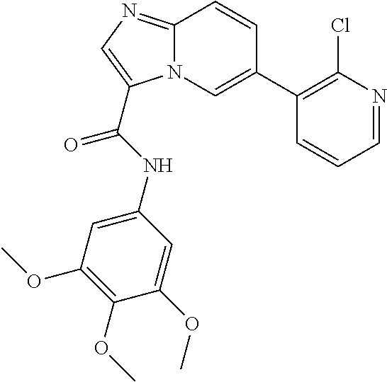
C12=NC=C(C(=O)NC3=CC(OC)=C(OC)C(OC)=C3)N1C=C(C1=C(Cl)N=CC=C1)C=C2
